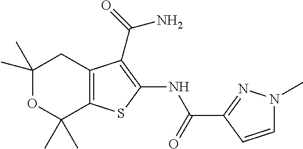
C1(C)(C)OC(C)(C)C2=C(C1)C(C(=O)N)=C(NC(C1=NN(C)C=C1)=O)S2
